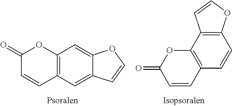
C12=C(C=C3C(=C1)OC=C3)C=CC(=O)O2.C12=C(C=CC3=C1C=CO3)C=CC(=O)O2
